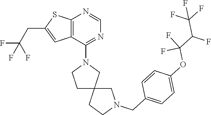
C1C2(CN(C3=NC=NC4=C3C=C(CC(F)(F)F)S4)C1)CCN(CC1=CC=C(OC(C(F)C(F)(F)F)(F)F)C=C1)C2
